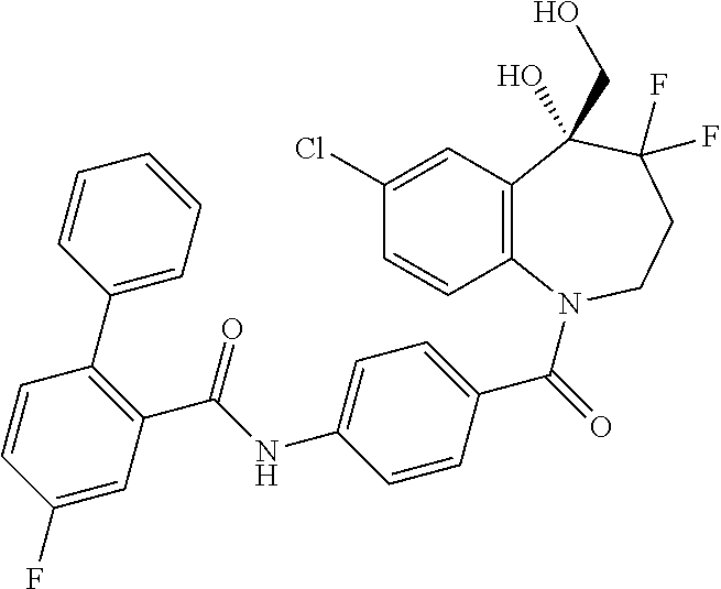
C1(Cl)=CC2=C(C=C1)N(C(=O)C1=CC=C(NC(C3=C(C4=CC=CC=C4)C=CC(F)=C3)=O)C=C1)CCC(F)(F)C2(O)CO
